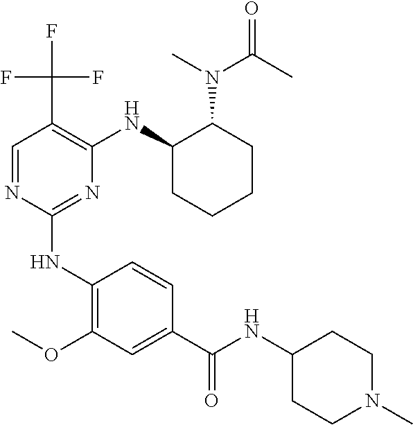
C1(NC2=C(OC)C=C(C(=O)NC3CCN(C)CC3)C=C2)=NC(NC2CCCCC2N(C(=O)C)C)=C(C(F)(F)F)C=N1
